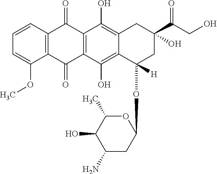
C1=CC2=C(C(OC)=C1)C(=O)C1=C(C2=O)C(O)=C2C(=C1O)C(OC1CC(N)C(O)C(C)O1)([H])CC(O)(C(CO)=O)C2
